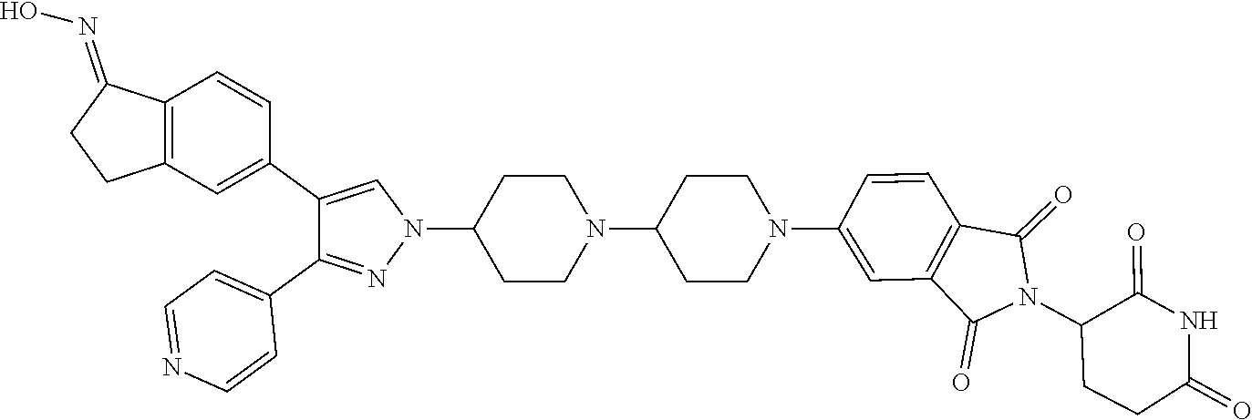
N1(C2CCN(C3CCN(C4=CC5=C(C=C4)C(=O)N(C4CCC(=O)NC4=O)C5=O)CC3)CC2)N=C(C2=CC=NC=C2)C(C2=CC3=C(C=C2)C(=NO)CC3)=C1
